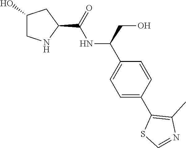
C1(O)CNC(C(=O)NC(C2=CC=C(C3=C(C)N=CS3)C=C2)CO)C1
